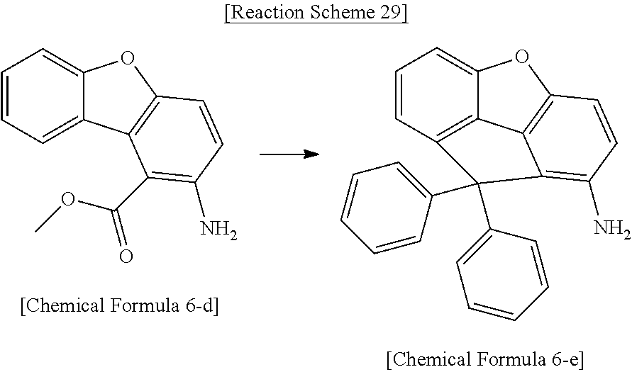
C1=CC=C2C(=C1)OC1=C2C(C(OC)=O)=C(N)C=C1.C1=CC2=C3C(=C1)OC1=C3C(=C(N)C=C1)C2(C1=CC=CC=C1)C1=CC=CC=C1
